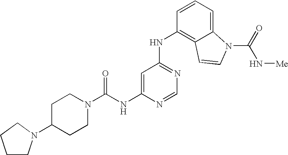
C(NC1=CC(NC2=C3C(=CC=C2)N(C(=O)N[Me])C=C3)=NC=N1)(N1CCC(N2CCCC2)CC1)=O
